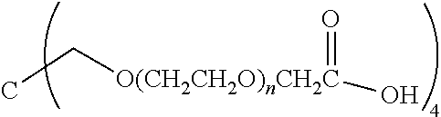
CC[O(CH2CH2O)nCH2C](=O)O
